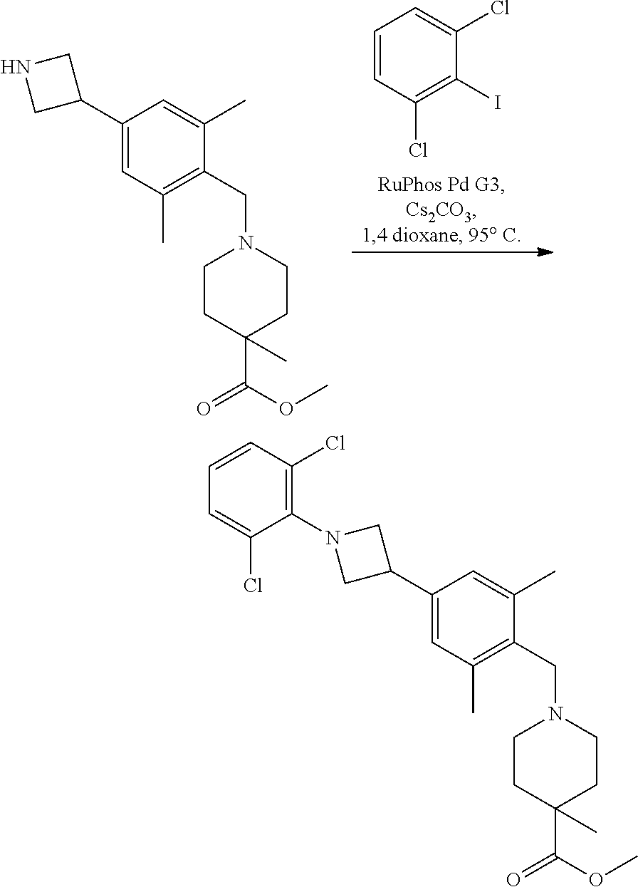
C1(C2CN(C3=C(Cl)C=CC=C3Cl)C2)=CC(C)=C(CN2CCC(C(=O)OC)(C)CC2)C(C)=C1.C1(C2CNC2)=CC(C)=C(CN2CCC(C(=O)OC)(C)CC2)C(C)=C1.C1=CC(Cl)=C(I)C(Cl)=C1
